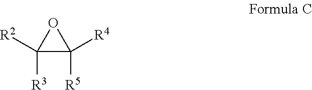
C1([R2])([R3])C([R4])([R5])O1
